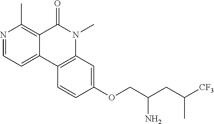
N1=CC=C2C(=C1C)C(=O)N(C)C1=C2C=CC(OCC(CC([CF3])C)N)=C1
